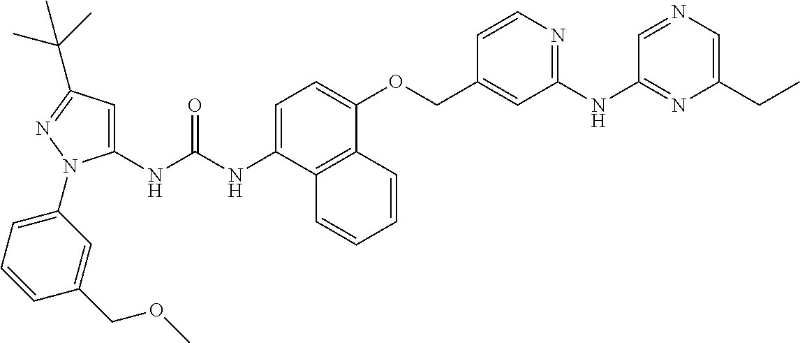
N(C(NC1=CC(C(C)(C)C)=NN1C1=CC=CC(COC)=C1)=O)C1=CC=C(OCC2=CC(NC3=NC(CC)=CN=C3)=NC=C2)C2=C1C=CC=C2
